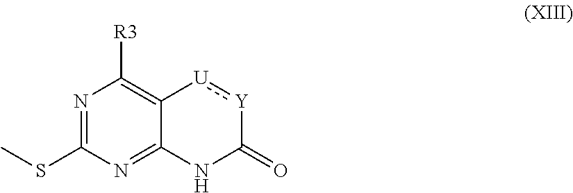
N1=C(SC)N=C2C(=C1[R3])[U]:[Y]C(=O)N2
